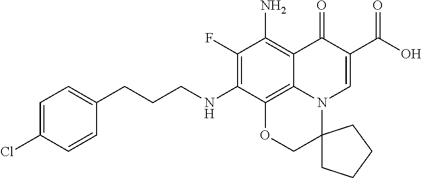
C1(F)=C(NCCCC2=CC=C(Cl)C=C2)C2=C3C(=C1N)C(=O)C(C(=O)O)=CN3C1(CO2)CCCC1
